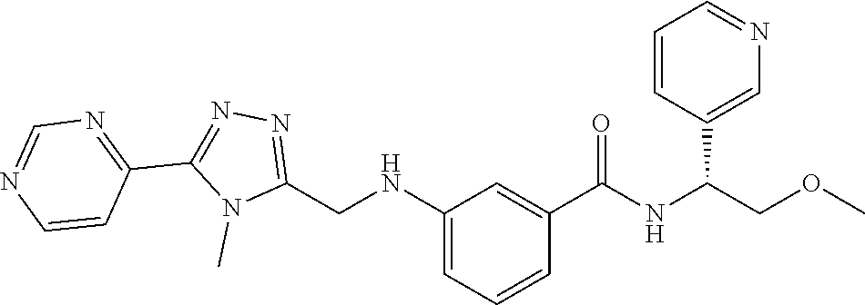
C(COC)(NC(C1=CC(NCC2=NN=C(C3=NC=NC=C3)N2C)=CC=C1)=O)C1=CN=CC=C1
